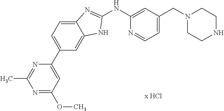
N1(CC2=CC=NC(NC3=NC4=CC=C(C5=CC(OC)=NC(C)=N5)C=C4N3)=C2)CCNCC1
